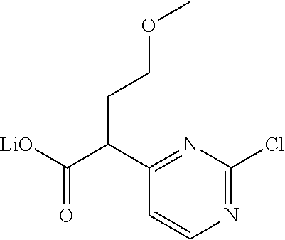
C1(C(C(=O)[LiO])CCOC)=NC(Cl)=NC=C1
